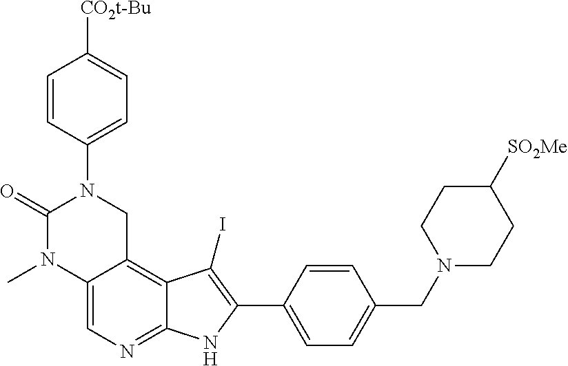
C12=CN=C3C(=C1CN(C1=CC=C([CO2t-Bu])C=C1)C(=O)N2C)C(I)=C(C1=CC=C(CN2CCC([SO2Me])CC2)C=C1)N3
